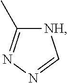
[NH]1C(C)=NN=C1
